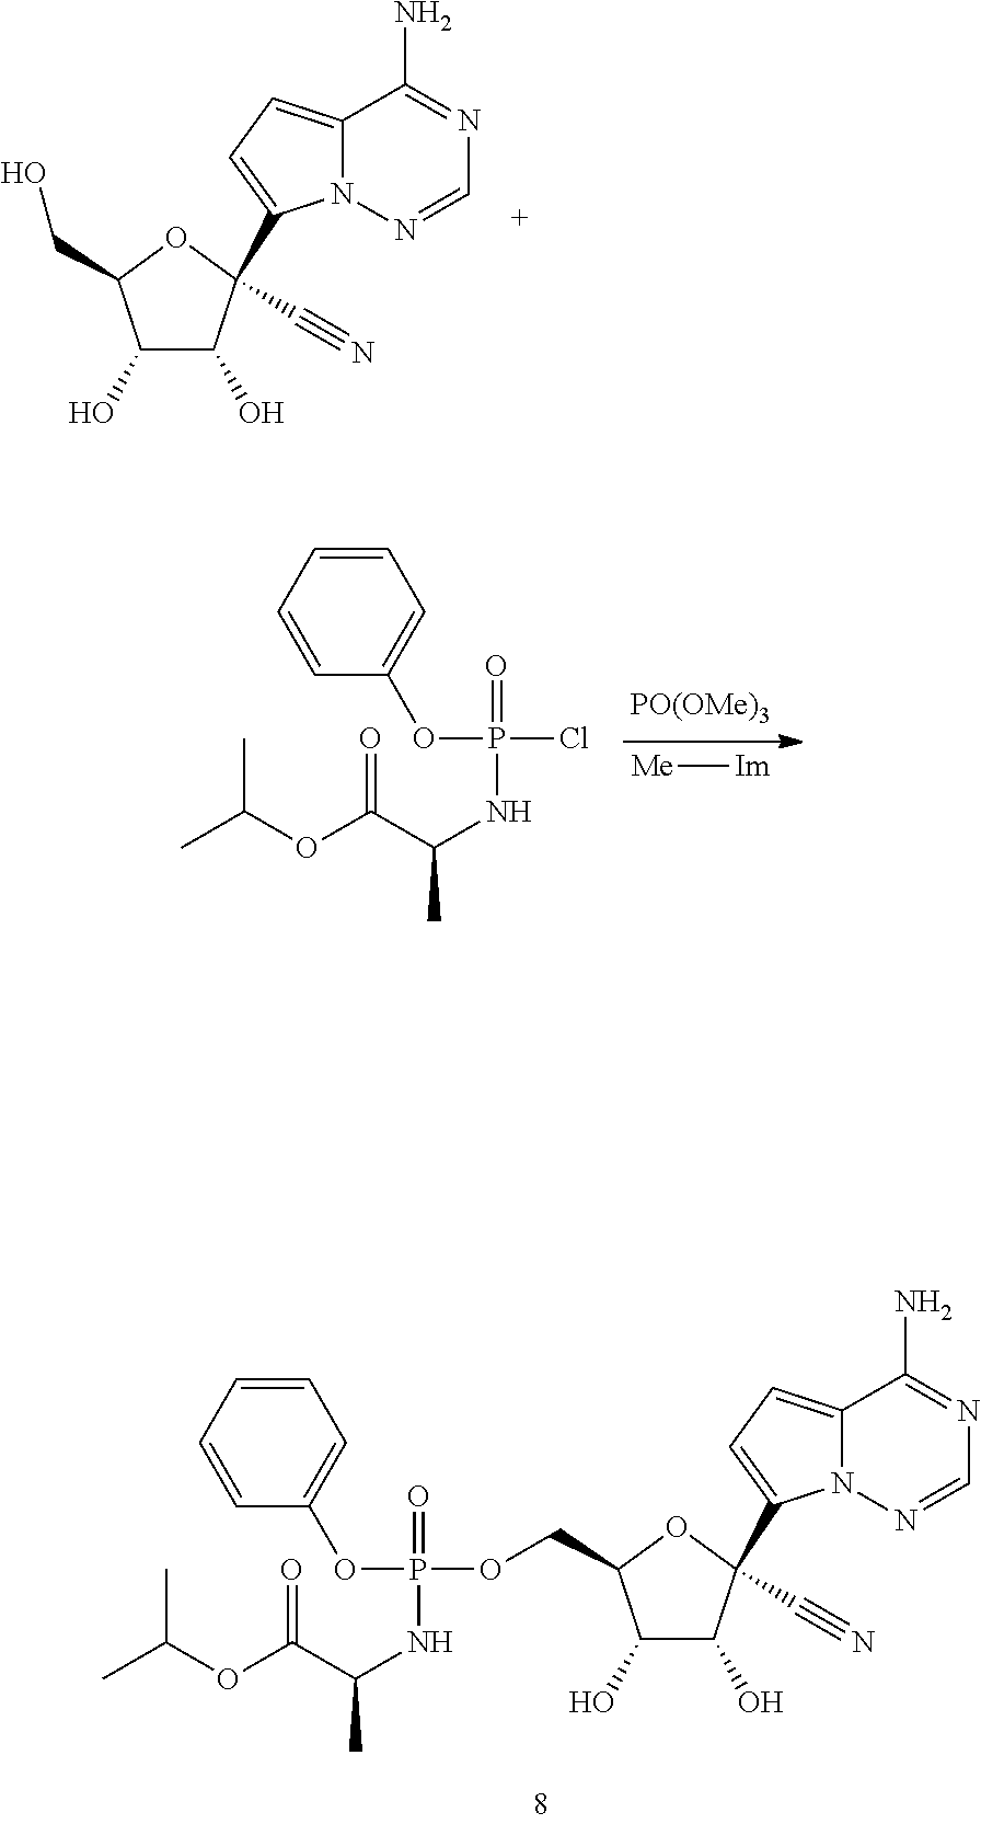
C12=CC=C(C3(C#N)C(O)C(O)C(CO)O3)N1N=CN=C2N.[PO(OMe)3].[Me][Im].C1=CC=CC(OP(=O)(NC(C(OC(C)C)=O)C)Cl)=C1.C1=CC=CC(OP(=O)(NC(C(OC(C)C)=O)C)OCC2C(O)C(O)C(C3=CC=C4N3N=CN=C4N)(C#N)O2)=C1
